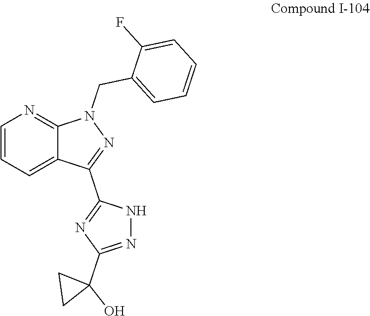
C1(F)=CC=CC=C1CN1C2=NC=CC=C2C(C2=NC(C3(O)CC3)=NN2)=N1
